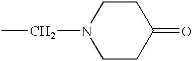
C1(=O)CCN(CC)CC1
